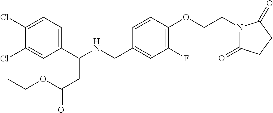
C1(C(NCC2=CC(F)=C(OCCN3C(=O)CCC3=O)C=C2)CC(=O)OCC)=CC=C(Cl)C(Cl)=C1
